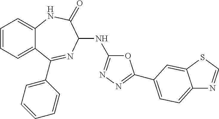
C1=CC=C2C(=C1)NC(=O)C(NC1=NN=C(C3=CC=C4N=CSC4=C3)O1)N=C2C1=CC=CC=C1
